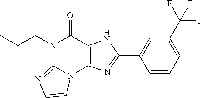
N1(CCC)C2=NC=CN2C2=C(C1=O)NC(C1=CC(C(F)(F)F)=CC=C1)=N2
